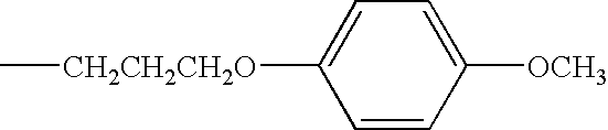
C1=CC([OCH3])=CC=C1[CH2CH2CH2O]C
